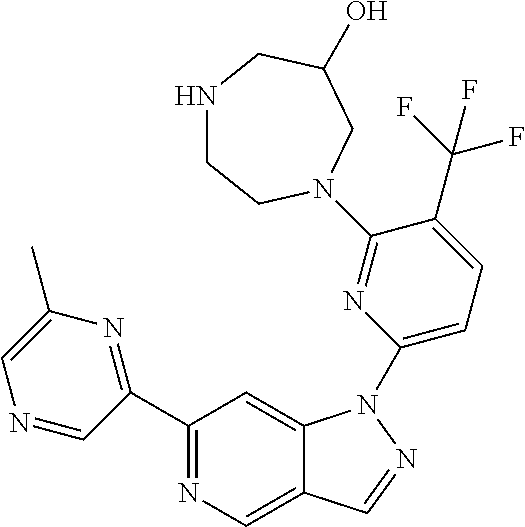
C1(C2=NC(C)=CN=C2)=NC=C2C(=C1)N(C1=CC=C(C(F)(F)F)C(N3CCNCC(O)C3)=N1)N=C2
